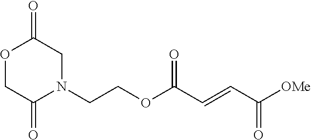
[OMe]C(C=CC(OCCN1CC(=O)OCC1=O)=O)=O
